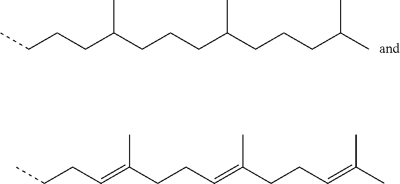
CCCCC(CCCC(CCCC(C)C)C)C.CCCC=C(CCC=C(CCC=C(C)C)C)C
